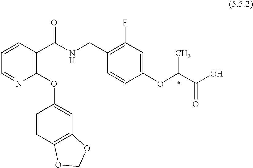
C1=CC(C(NCC2=C(F)C=C(OC(C(O)=O)C)C=C2)=O)=C(OC2=CC3=C(C=C2)OCO3)N=C1
